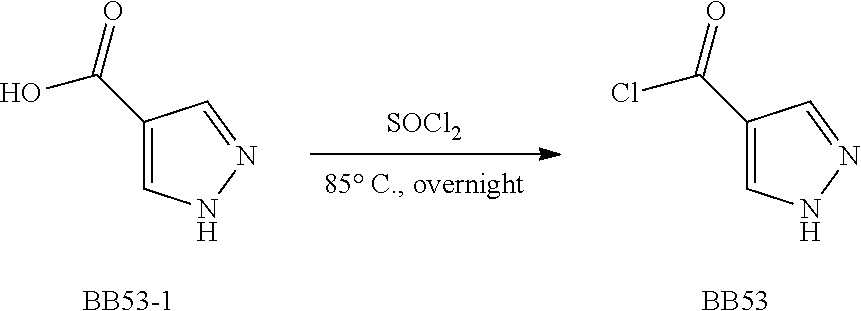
C1=C(C(=O)Cl)C=NN1.[BB53].C1=C(C(=O)O)C=NN1.[BB53-1].[SOCl2]
